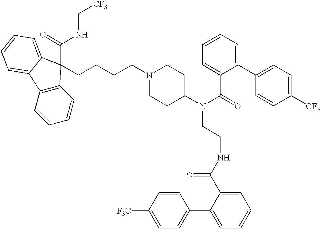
C12=C(C(C(NC[CF3])=O)(CCCCN3CCC(N(C(C4=CC=CC=C4C4=CC=C([CF3])C=C4)=O)CCNC(C4=CC=CC=C4C4=CC=C([F3C])C=C4)=O)CC3)C3=CC=CC=C13)C=CC=C2
